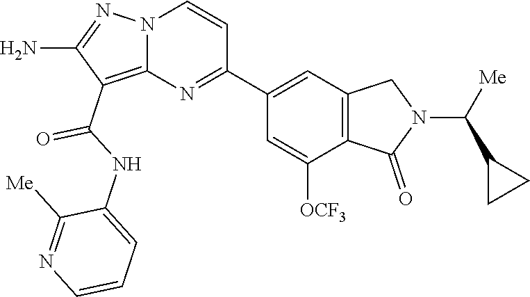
C(NC1=CC=CN=C1[Me])(=O)C1=C2N(N=C1N)C=CC(C1=CC3=C(C([OCF3])=C1)C(=O)N(C(C1CC1)[Me])C3)=N2
